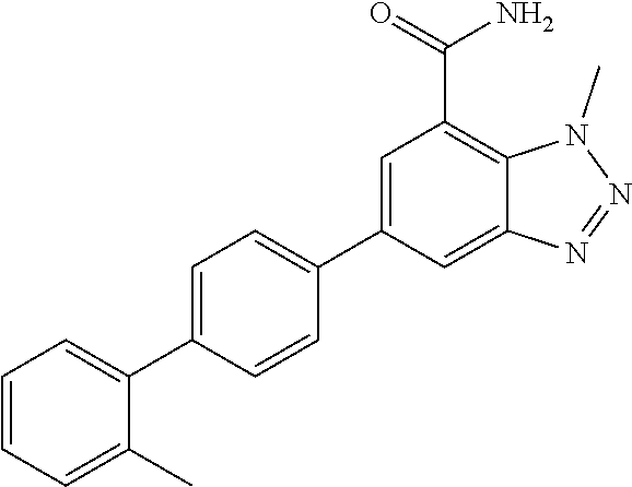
C1=CC=C(C)C(C2=CC=C(C3=CC(C(=O)N)=C4C(=C3)N=NN4C)C=C2)=C1
